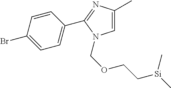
C1=C(C)N=C(C2=CC=C(Br)C=C2)N1COCC[Si](C)C
